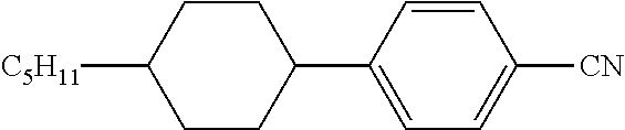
C1CC(C2=CC=C([CN])C=C2)CCC1[C5H11]
